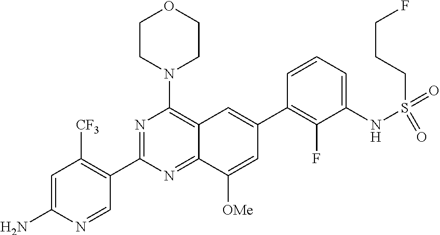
C1=C(N)N=CC(C2=NC(N3CCOCC3)=C3C(=N2)C([OMe])=CC(C2=C(F)C(NS(=O)(=O)CCCF)=CC=C2)=C3)=C1[CF3]
